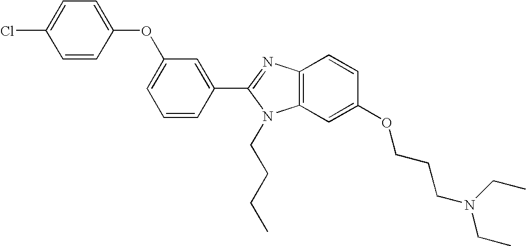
C1(C2=NC3=C(N2CCCC)C=C(OCCCN(CC)CC)C=C3)=CC(OC2=CC=C(Cl)C=C2)=CC=C1
